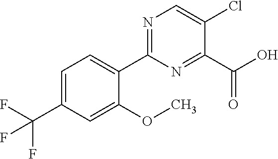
C1(C2=NC=C(Cl)C(C(=O)O)=N2)=CC=C(C(F)(F)F)C=C1OC
